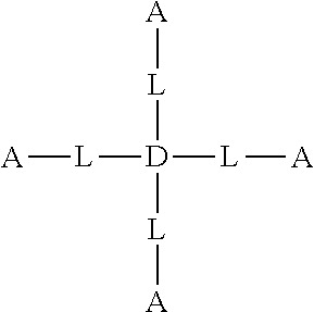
[L]([D]([L][A])([L][A])[L][A])[A]
